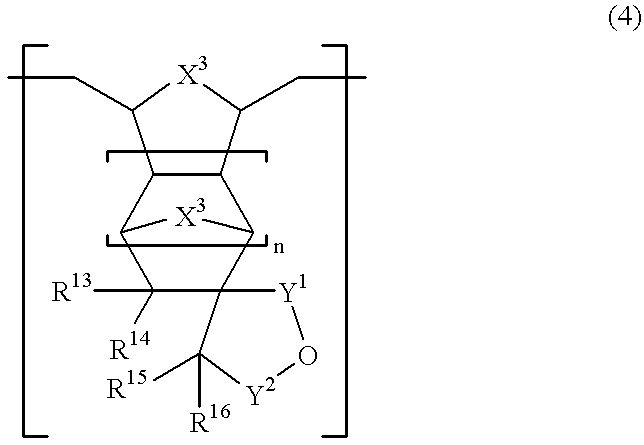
C12C(C(CC)[X3]C1CC)C1C3(C([R14])([R13])C2[X3]1)[Y1]O[Y2]C3([R15])[R16]
